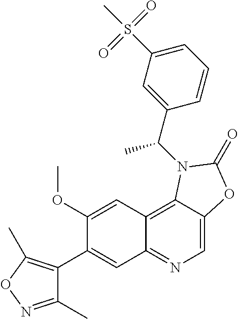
C1(OC)=CC2=C3C(=CN=C2C=C1C1=C(C)ON=C1C)OC(=O)N3C(C1=CC(S(=O)(=O)C)=CC=C1)C
